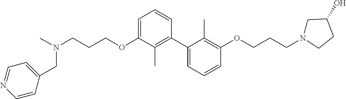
C1=C(OCCCN(C)CC2=CC=NC=C2)C(C)=C(C2=CC=CC(OCCCN3CC(O)CC3)=C2C)C=C1
